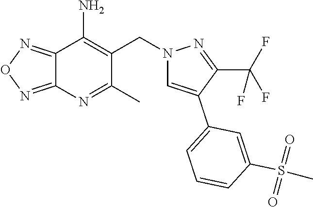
C12=NON=C1N=C(C)C(CN1C=C(C3=CC=CC(S(C)(=O)=O)=C3)C(C(F)(F)F)=N1)=C2N
